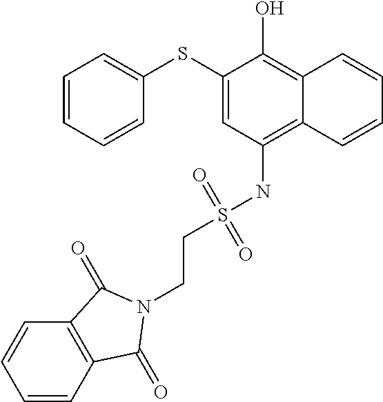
C1(SC2=CC=CC=C2)=CC(NS(CCN2C(=O)C3=C(C=CC=C3)C2=O)(=O)=O)=C2C(=C1O)C=CC=C2
